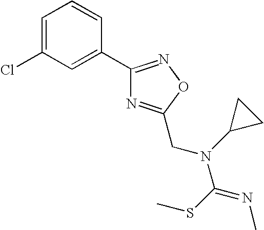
C1=C(Cl)C=C(C2=NOC(CN(C(=NC)SC)C3CC3)=N2)C=C1
